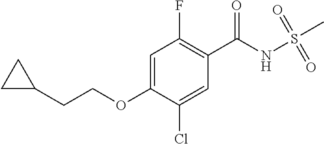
C1(F)=C(C(NS(C)(=O)=O)=O)C=C(Cl)C(OCCC2CC2)=C1
